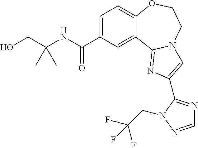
C1=C(C(NC(CO)(C)C)=O)C=C2C(=C1)OCCN1C2=NC(C2=NC=NN2CC(F)(F)F)=C1
